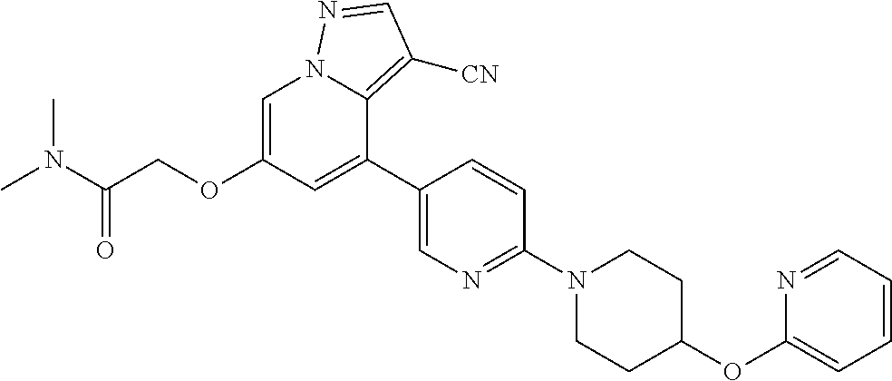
C1=C(OCC(N(C)C)=O)C=C(C2=CN=C(N3CCC(OC4=CC=CC=N4)CC3)C=C2)C2=C([CN])C=NN12
